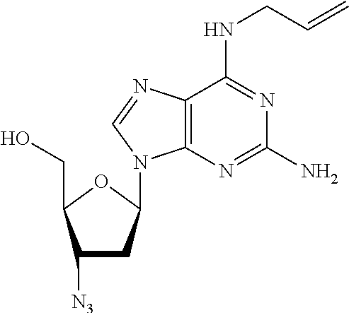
C1([N3])CC(N2C3=C(C(NCC=C)=NC(N)=N3)N=C2)OC1CO
